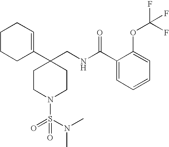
C1CCC(C2(CNC(C3=CC=CC=C3OC(F)(F)F)=O)CCN(S(=O)(N(C)C)=O)CC2)=CC1
